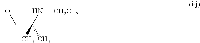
C(C(N[CH2CH3])(C)C)O
